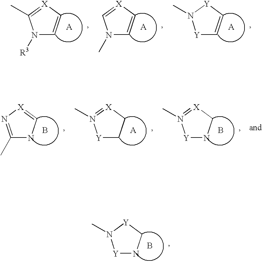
N1([R3])C=C[X]=C1C.N1(C)C=C[X]=C1.[Y]1C=C[Y]N1C.C1(C)=N[X]=CN1.[Y]1CC[X]=N1C.B.[Y]1NC[X]=N1C.B.[Y]1NC[Y]N1C.B
